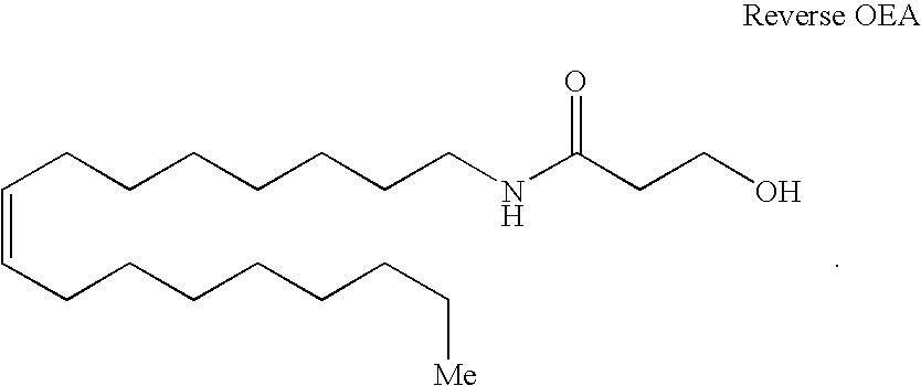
C(CCCCCCCNC(CCO)=O)=CCCCCCCC[Me]
